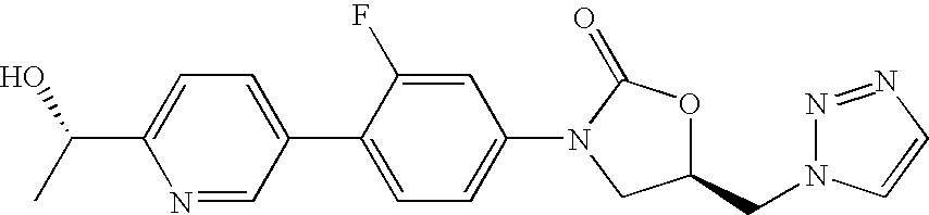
C1=C(C2=CC=C(N3C(=O)OC(CN4N=NC=C4)C3)C=C2F)C=NC(C(C)O)=C1
